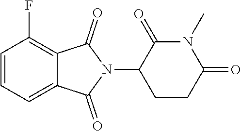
C1=CC=C2C(=C1F)C(=O)N(C1CCC(=O)N(C)C1=O)C2=O
